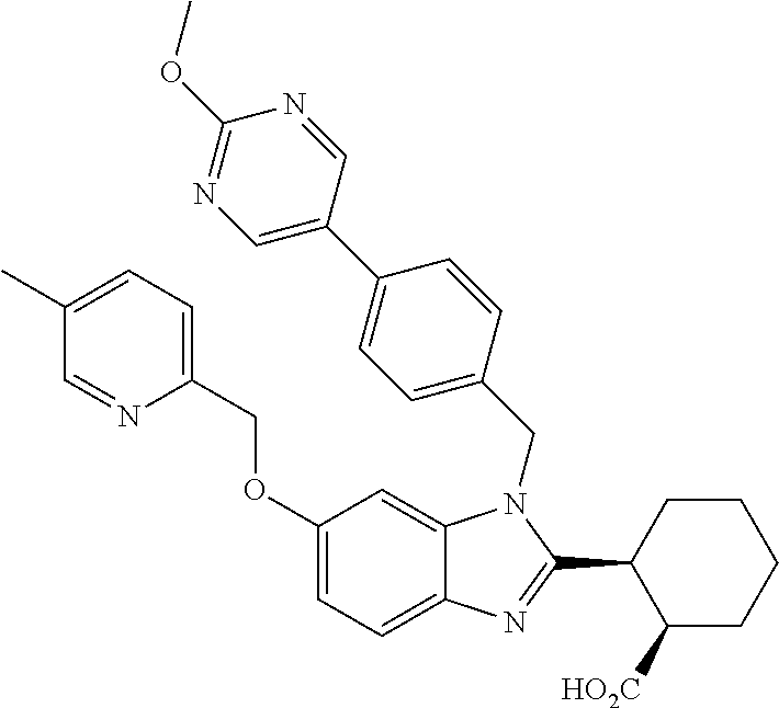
C1(COC2=CC=C3C(=C2)N(CC2=CC=C(C4=CN=C(OC)N=C4)C=C2)C(C2C([HO2C])CCCC2)=N3)=CC=C(C)C=N1
